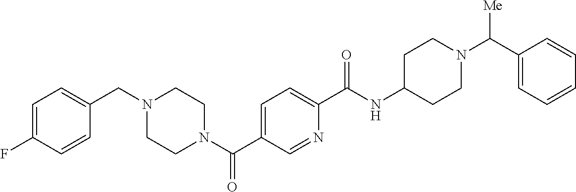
C1=C(F)C=CC(CN2CCN(C(C3=CC=C(C(NC4CCN(C(C5=CC=CC=C5)[Me])CC4)=O)N=C3)=O)CC2)=C1
